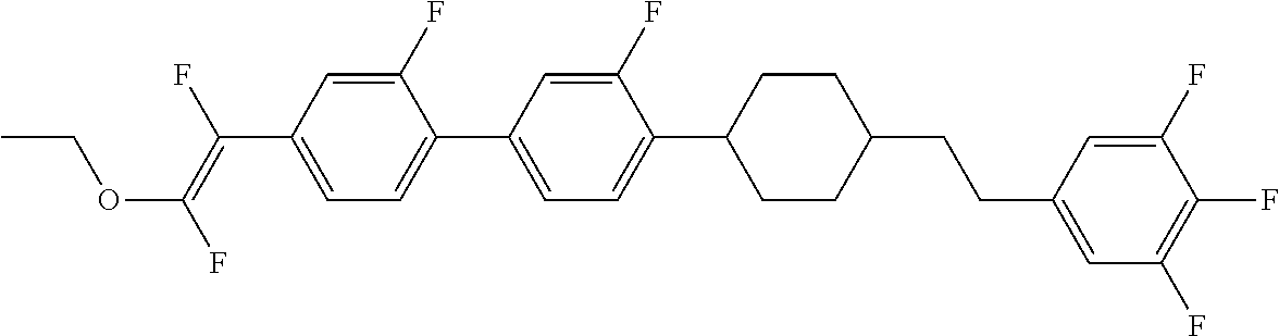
C1(F)=CC(C(=C(F)OCC)F)=CC=C1C1=CC=C(C2CCC(CCC3=CC(F)=C(F)C(F)=C3)CC2)C(F)=C1
